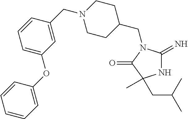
C1(CN2C(=N)NC(C)(CC(C)C)C2=O)CCN(CC2=CC(OC3=CC=CC=C3)=CC=C2)CC1
